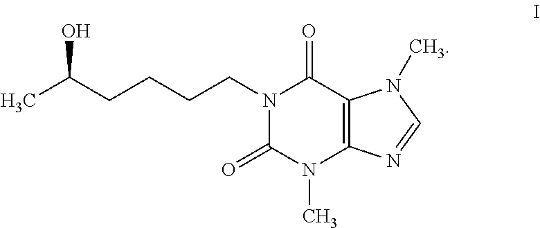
N1(CCCCC(C)O)C(=O)N(C)C2=C(C1=O)N(C)C=N2
